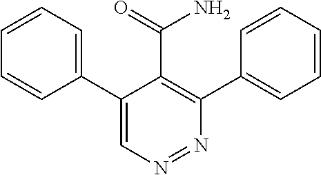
N1=NC(C2=CC=CC=C2)=C(C(N)=O)C(C2=CC=CC=C2)=C1
